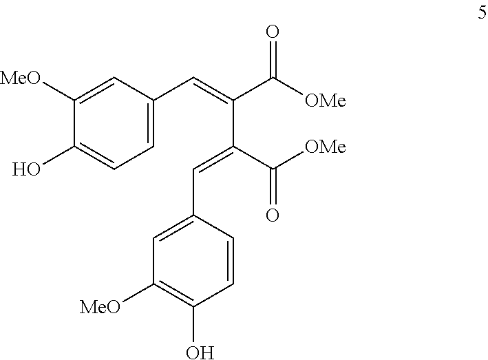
C1([MeO])=CC(C=C(C(=CC2=CC([MeO])=C(O)C=C2)C([OMe])=O)C([OMe])=O)=CC=C1O
